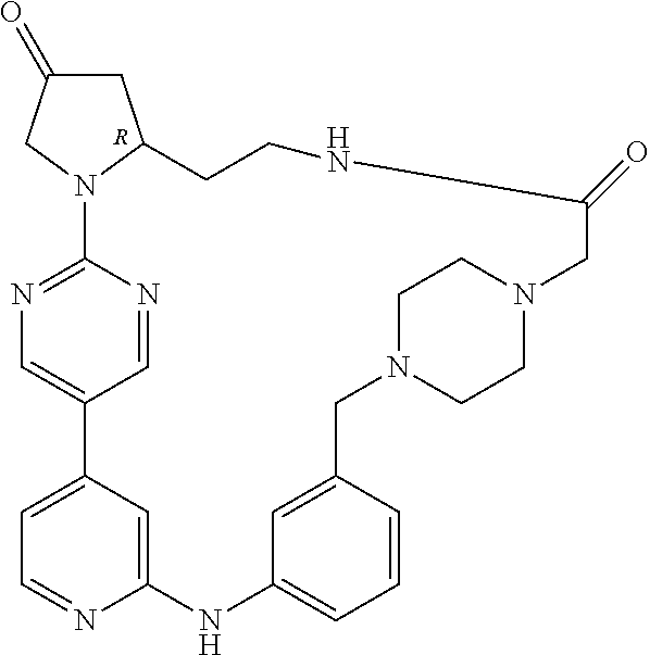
C1=C2C=C(N=C1)NC1=CC=CC(=C1)CN1CCN(CC1)CC(=O)NCCC1N(C3=NC=C2C=N3)CC(=O)C1.[R]
